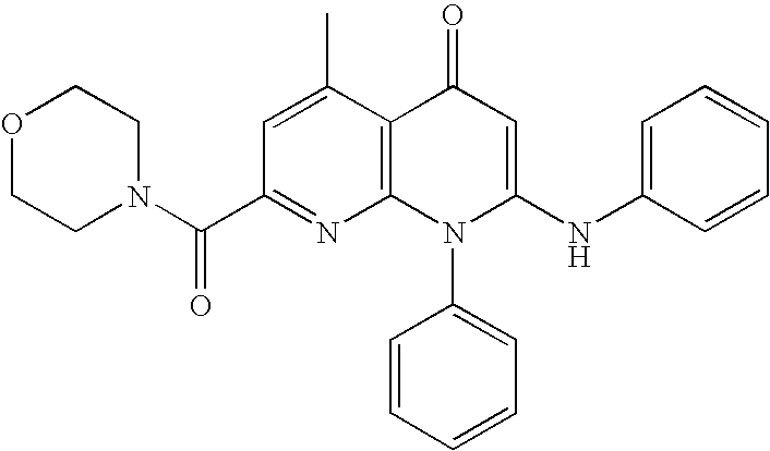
C1(C(N2CCOCC2)=O)=NC2=C(C(C)=C1)C(=O)C=C(NC1=CC=CC=C1)N2C1=CC=CC=C1
